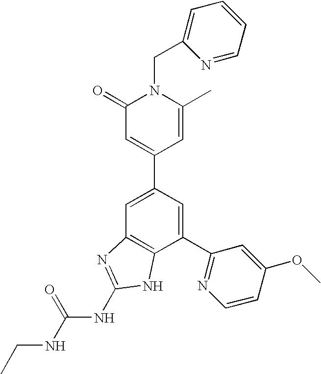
C1=C(C2=CC(=O)N(CC3=CC=CC=N3)C(C)=C2)C=C(C2=NC=CC(OC)=C2)C2=C1N=C(NC(NCC)=O)N2
